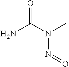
NC(N(C)N=O)=O
